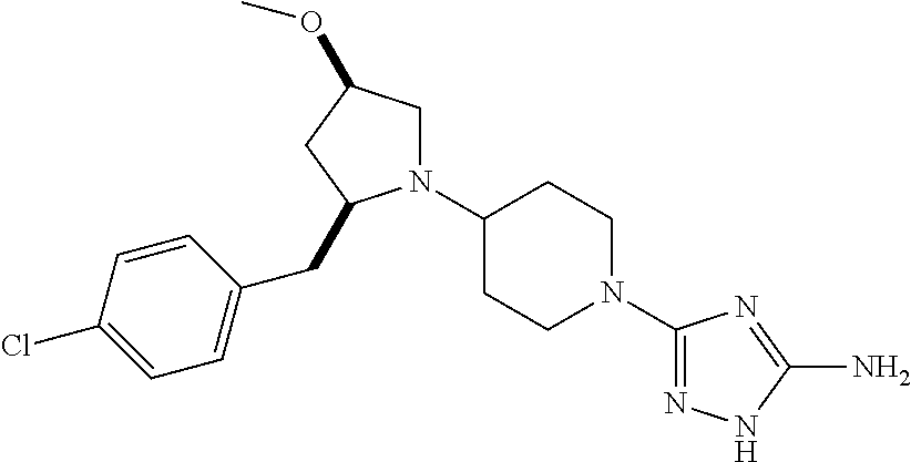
C1(N2CC(OC)CC2CC2=CC=C(Cl)C=C2)CCN(C2=NNC(N)=N2)CC1
